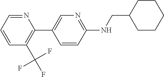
N1=CC=CC(C(F)(F)F)=C1C1=CN=C(NCC2CCCCC2)C=C1
